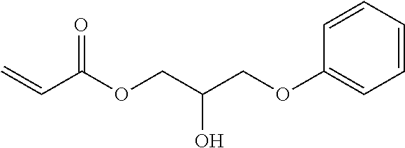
C=CC(OCC(COC1=CC=CC=C1)O)=O
